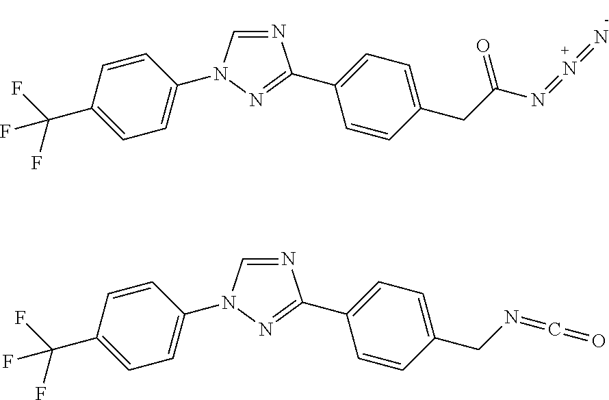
N1=CN(C2=CC=C(C(F)(F)F)C=C2)N=C1C1=CC=C(CC(N=N=N)=O)C=C1.N1=CN(C2=CC=C(C(F)(F)F)C=C2)N=C1C1=CC=C(CN=C=O)C=C1
